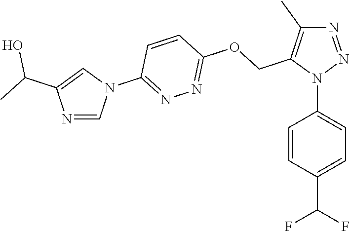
N1=NN(C2=CC=C(C(F)F)C=C2)C(COC2=NN=C(N3C=C(C(O)C)N=C3)C=C2)=C1C
